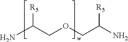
NC(COCC(N)[R5])[R5]
